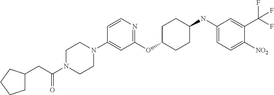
C1(OC2CCC(NC3=CC=C([NO2])C(C(F)(F)F)=C3)CC2)=NC=CC(N2CCN(C(CC3CCCC3)=O)CC2)=C1
